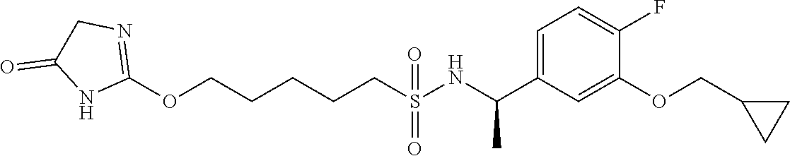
O(CCCCCS(=O)(=O)NC(C1=CC=C(F)C(OCC2CC2)=C1)C)C1=NCC(=O)N1
